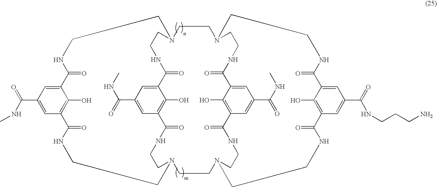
CNC(C1=CC2=C(O)C(=C1)C(=O)NCCN1CCNC(=O)C3=CC(C(=O)NC)=CC(=C3O)C(=O)NCCN(CCN3CCNC(=O)C4=C(O)C(=CC(C(NC)=O)=C4)C(=O)NCCN(CC1)CCNC(=O)C1=CC(C(=O)NCCCN)=CC(=C1O)C(=O)NCC3)CCNC2=O)=O
